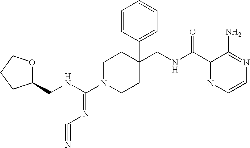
C1(CNC(C2=NC=CN=C2N)=O)(C2=CC=CC=C2)CCN(C(NCC2OCCC2)=NC#N)CC1
